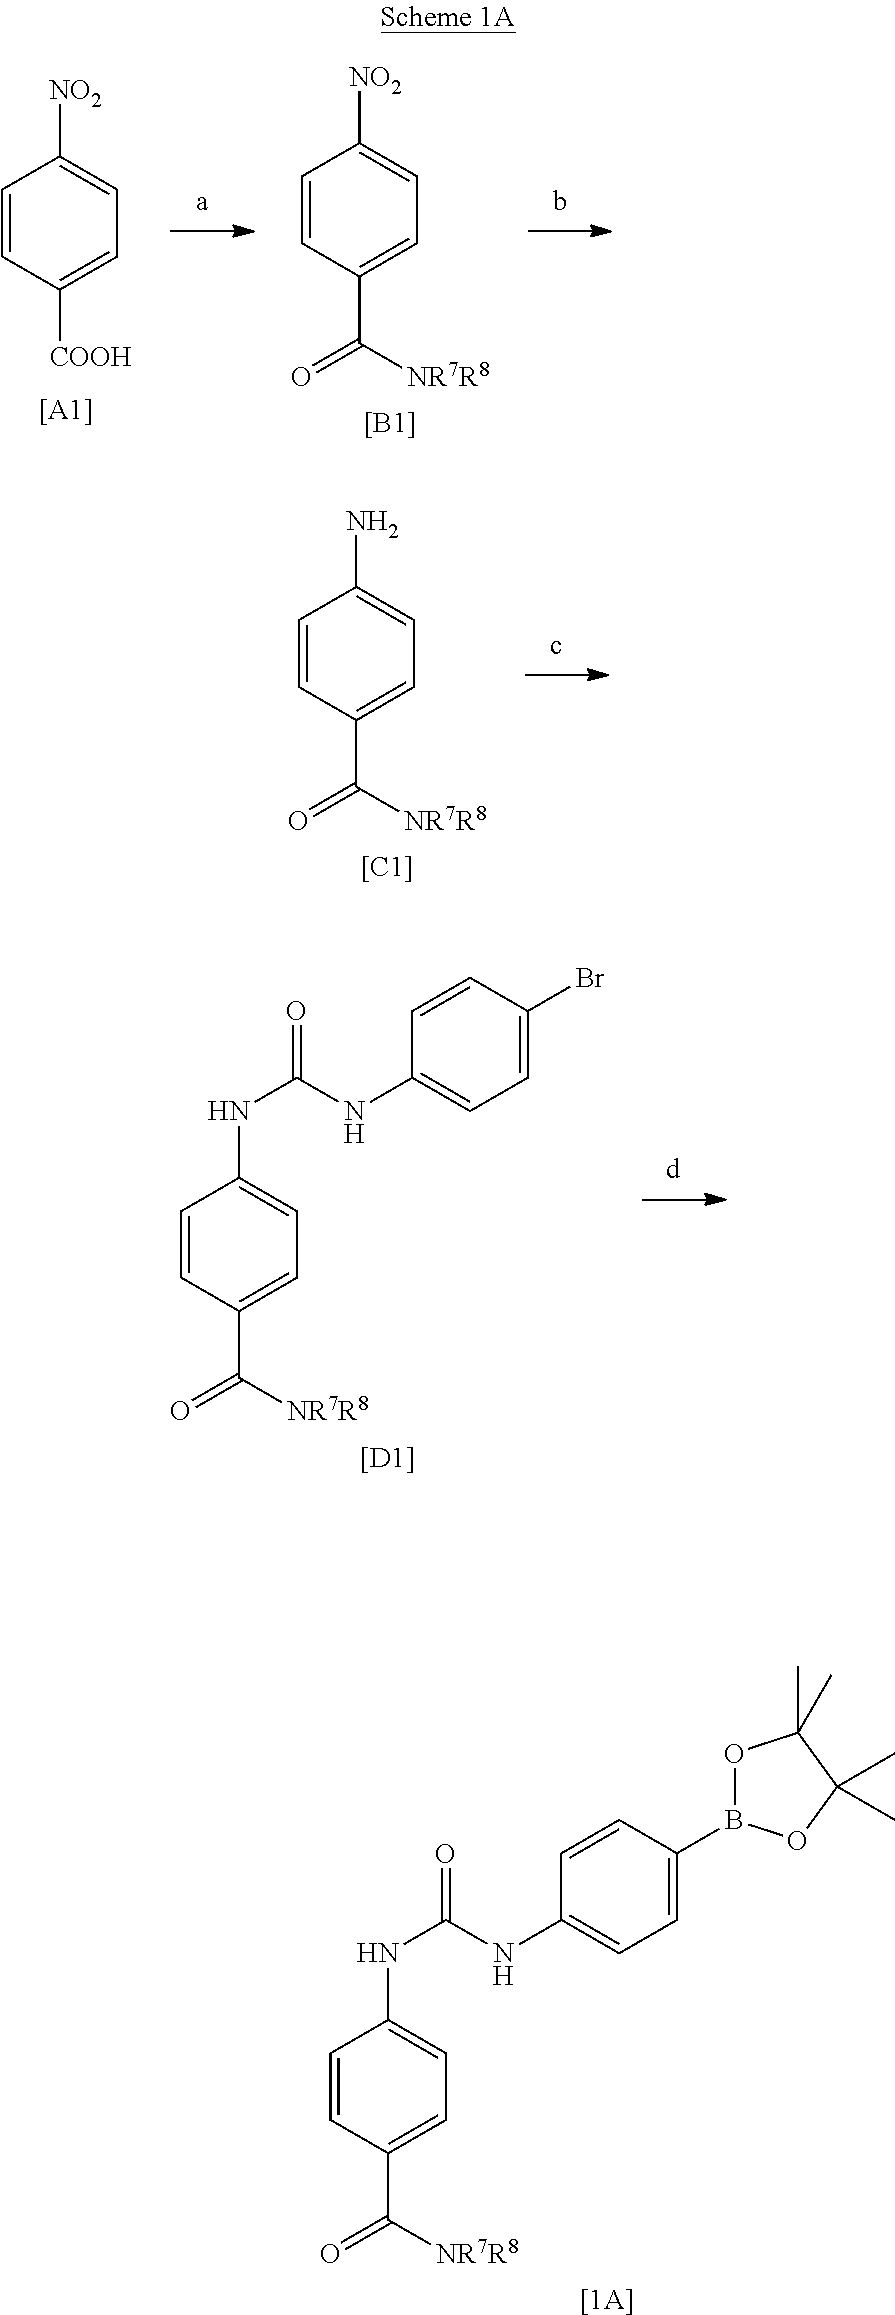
C1=CC([COOH])=CC=C1[NO2].[[A1]].C1=CC(C([NR7R8])=O)=CC=C1[NO2].[[B1]].C1=CC(C([NR7R8])=O)=CC=C1N.[[C1]].[[1A]].C1=CC(C([NR7R8])=O)=CC=C1NC(=O)NC1=CC=C(B2OC(C)(C)C(C)(C)O2)C=C1.C1=CC(C([NR7R8])=O)=CC=C1NC(=O)NC1=CC=C(Br)C=C1.[[D1]]
